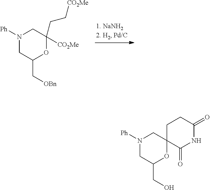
C1C(C[OBn])OC(CC[CO2Me])([CO2Me])CN1[Ph].C1C(CO)OC2(CN1[Ph])C(=O)NC(=O)CC2
